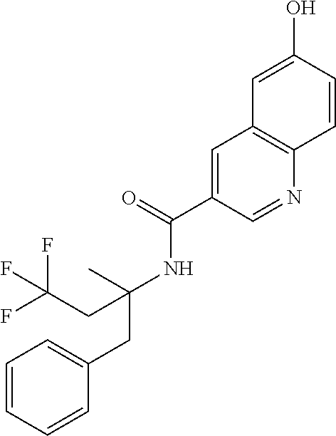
CC(NC(C1=CC2=C(N=C1)C=CC(O)=C2)=O)(CC1=CC=CC=C1)CC(F)(F)F
